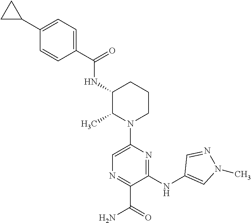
C1=C(C2CC2)C=CC(C(=O)NC2C(C)N(C3=CN=C(C(=O)N)C(NC4=CN(C)N=C4)=N3)CCC2)=C1
